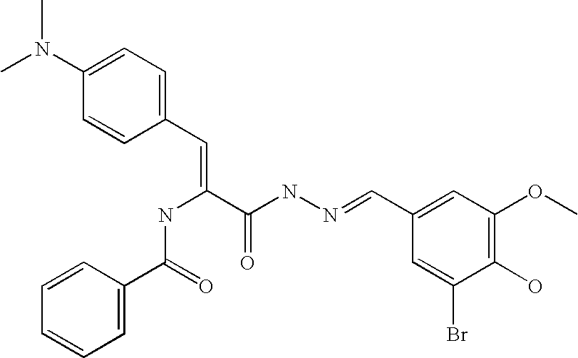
C1=C(C(=O)NC(=CC2=CC=C(N(C)C)C=C2)C(NN=CC2=CC(OC)=C(O)C(Br)=C2)=O)C=CC=C1
